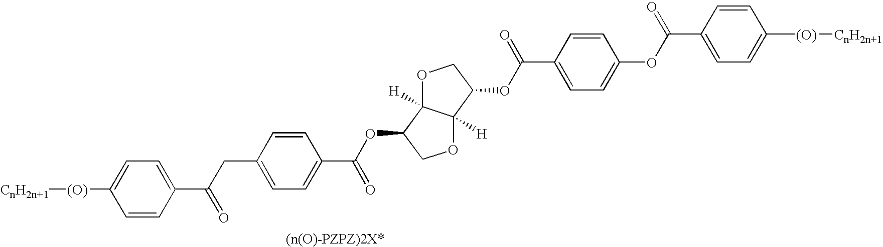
[CnH2n+1][(O)]C1=CC=C(C(CC2=CC=C(C(OC3COC4([H])C3([H])OCC4OC(C3=CC=C(OC(C4=CC=C([(O)][CnH2n+1])C=C4)=O)C=C3)=O)=O)C=C2)=O)C=C1
